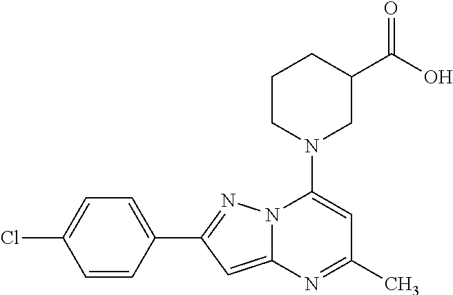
C1=C(C2=NN3C(=C2)N=C(C)C=C3N2CC(C(O)=O)CCC2)C=CC(Cl)=C1
